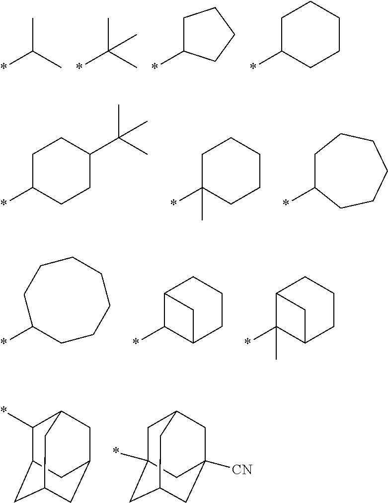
CC(*)C.CC(*)(C)C.C1C(*)CCC1.C1C(*)CCCC1.C1(*)CCCCCCC1.C1(*)C2CCCC1C2.C1(*)(C)C2CCCC1C2.C1(*)C2CC3CC(CC1C3)C2.C1C2(*)CC3CC([CN])(CC1C3)C2.C1C(*)CCC(C(C)(C)C)C1.C1C(*)(C)CCCC1.C1C(*)CCCCC1
